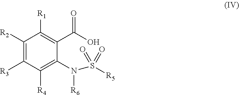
C1(C(O)=O)=C([R1])C([R2])=C([R3])C([R4])=C1N(S([R5])(=O)=O)[R6]
